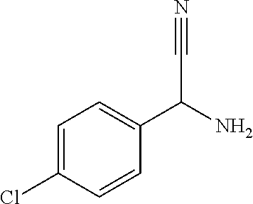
C1=C(Cl)C=CC(C(N)C#N)=C1
